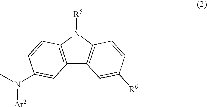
CN([Ar2])C1=CC2=C(N([R5])C3=C2C=C([R6])C=C3)C=C1
